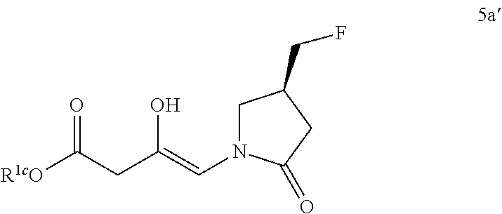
C1N(C=C(CC([R1cO])=O)O)C(=O)CC1CF
